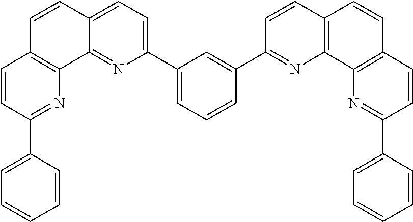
C1=CC(C2=NC3=C(C=C2)C=CC2=CC=C(C4=CC=CC(C5=NC6=C(C=CC7=C6N=C(C6=CC=CC=C6)C=C7)C=C5)=C4)N=C32)=CC=C1
